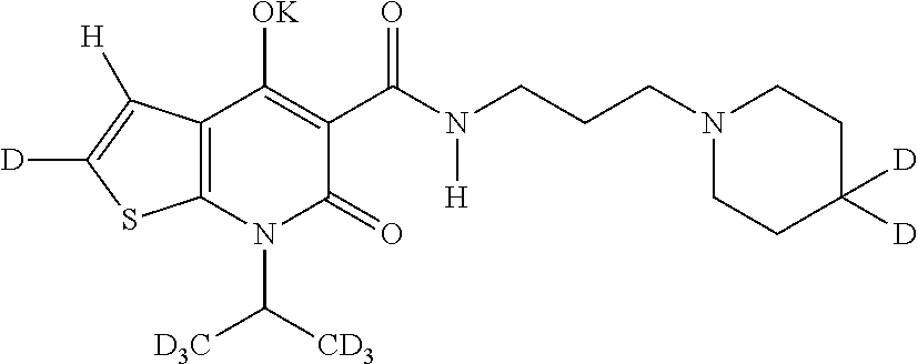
C12=C(N(C([CD3])[D3C])C(=O)C(C(N(CCCN3CCC([D])([D])CC3)[H])=O)=C1[OK])SC([D])=C2[H]
